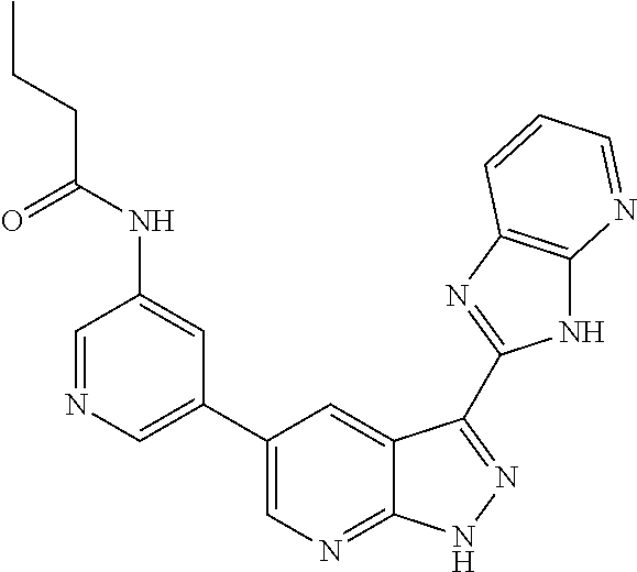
C1=NC=C(C2=CN=C3C(=C2)C(C2=NC4=C(N2)N=CC=C4)=NN3)C=C1NC(CCC)=O
